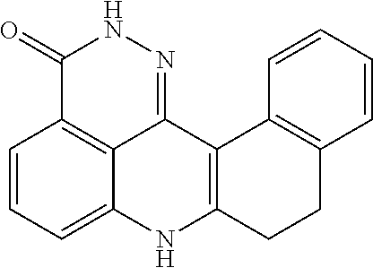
C1(=O)C2=C3C(=NN1)C1=C(NC3=CC=C2)CCC2=C1C=CC=C2
